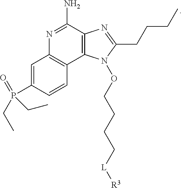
N1=C(N)C2=C(C3=C1C=C(P(=O)(CC)CC)C=C3)N(OCCCC[L][R3])C(CCCC)=N2
